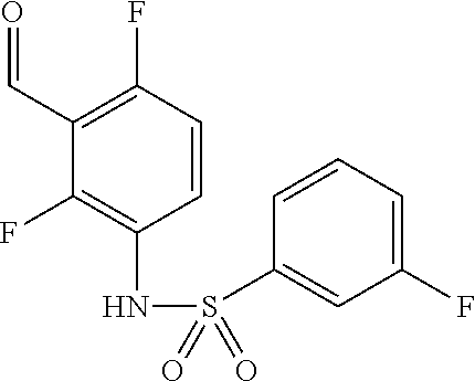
C1(F)=C(NS(=O)(=O)C2=CC(F)=CC=C2)C=CC(F)=C1C=O
